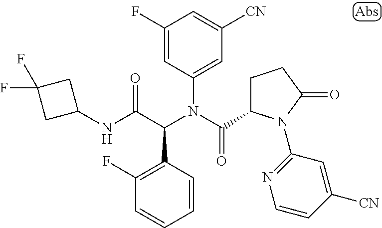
C1=CC(C(C(NC2CC(F)(F)C2)=O)N(C(=O)C2CCC(=O)N2C2=NC=CC([CN])=C2)C2=CC([CN])=CC(F)=C2)=C(F)C=C1
